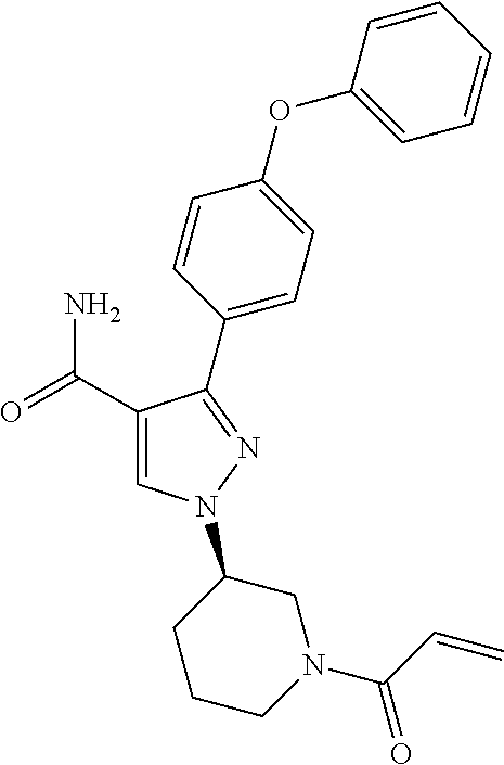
C1(C(=O)N)=CN(C2CCCN(C(=O)C=C)C2)N=C1C1=CC=C(OC2=CC=CC=C2)C=C1
